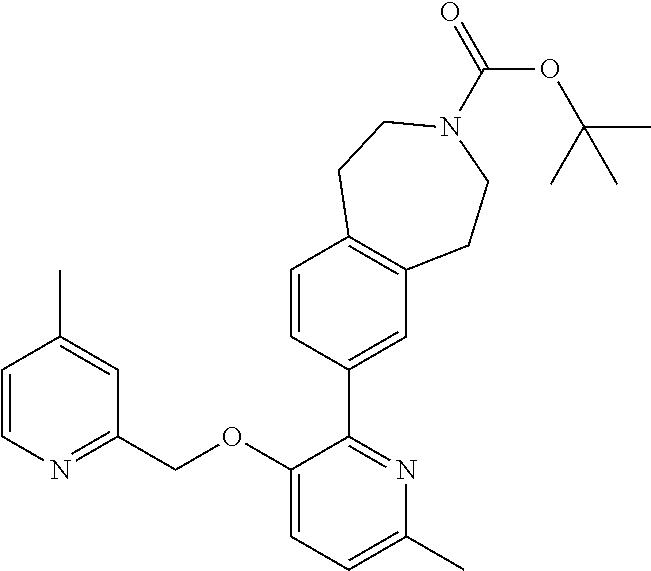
C1=CN=C(COC2=CC=C(C)N=C2C2=CC3=C(C=C2)CCN(C(=O)OC(C)(C)C)CC3)C=C1C
